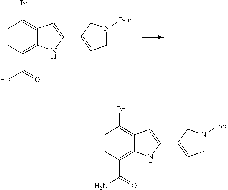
C1=CC(C(=O)O)=C2C(=C1Br)C=C(C1=CCN([Boc])C1)N2.C1=CC(C(=O)N)=C2C(=C1Br)C=C(C1=CCN([Boc])C1)N2
